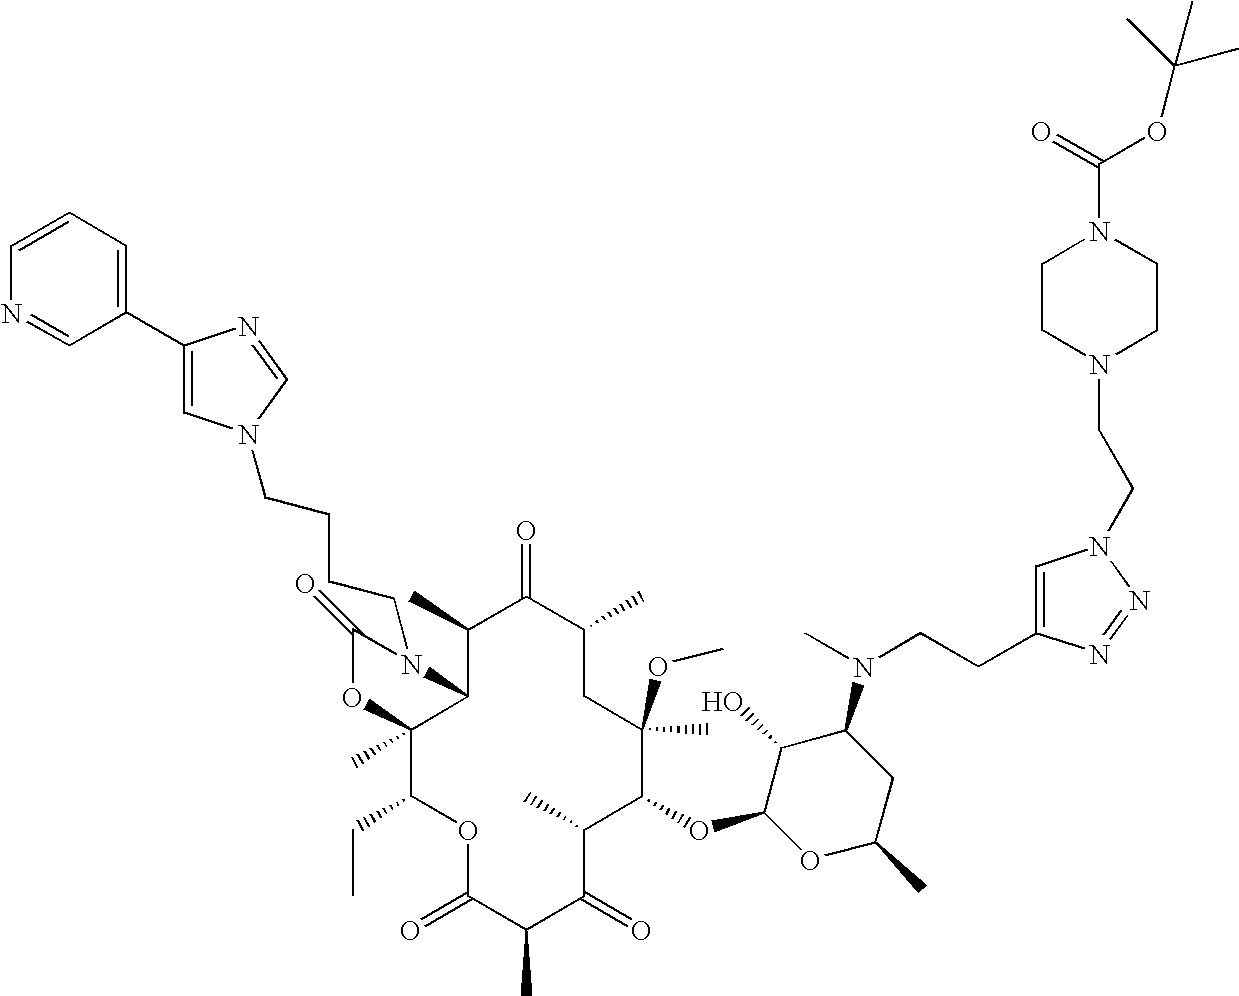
C1(C)C2C(C)(C(CC)OC(=O)C(C)C(=O)C(C)C(OC3OC(C)CC(N(C)CCC4=CN(CCN5CCN(C(=O)OC(C)(C)C)CC5)N=N4)C3O)C(C)(OC)CC(C)C1=O)OC(=O)N2CCCCN1C=C(C2=CC=CN=C2)N=C1
